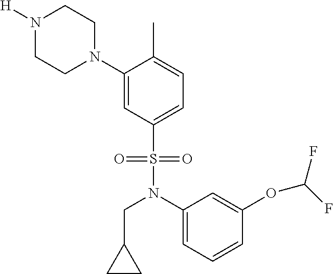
N1([H])CCN(C2=CC(S(N(C3=CC=CC(OC(F)F)=C3)CC3CC3)(=O)=O)=CC=C2C)CC1
